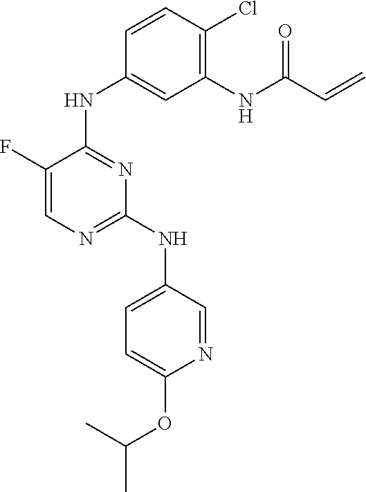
C1(F)=CN=C(NC2=CC=C(OC(C)C)N=C2)N=C1NC1=CC(NC(C=C)=O)=C(Cl)C=C1
